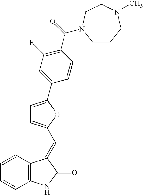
C1=CC2=C(C=C1)NC(=O)C2=CC1=CC=C(C2=CC(F)=C(C(=O)N3CCCN(C)CC3)C=C2)O1
